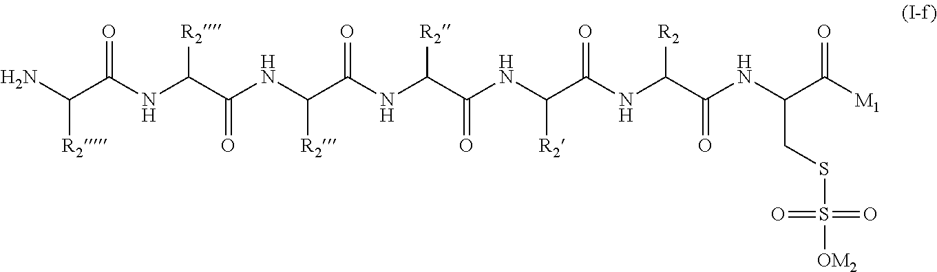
NC(C(NC(C(NC(C(NC(C(NC(C(NC(C(=O)NC(CSS([OM2])(=O)=O)C(=O)[M1])[R2])=O)[R2])=O)[R2])=O)[R2])=O)[R2])=O)[R2]
